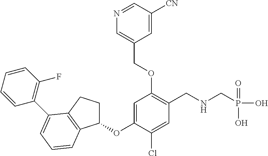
C1=C(OC2CCC3=C2C=CC=C3C2=C(F)C=CC=C2)C(Cl)=CC(CNCP(O)(O)=O)=C1OCC1=CN=CC([CN])=C1
